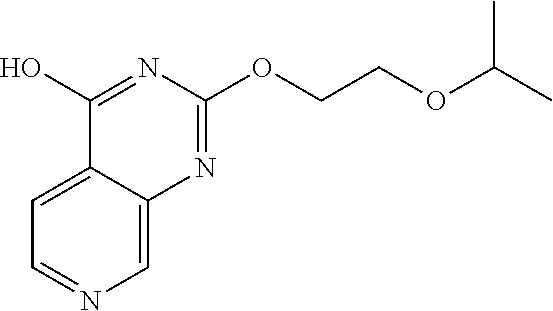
C1=NC=C2C(=C1)C(O)=NC(OCCOC(C)C)=N2
